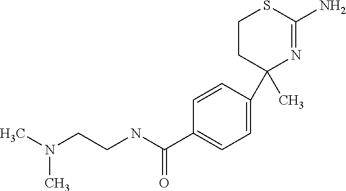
C1=C(C2(C)N=C(N)SCC2)C=CC(C(NCCN(C)C)=O)=C1
